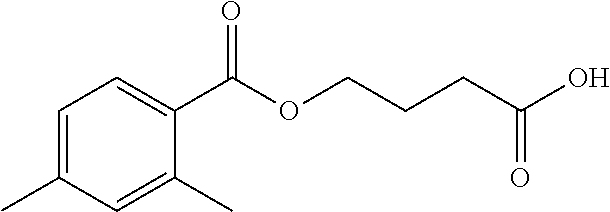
C1=C(C)C=C(C)C(C(OCCCC(O)=O)=O)=C1
